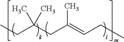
CCC(CC(=CCC)C)(C)C
